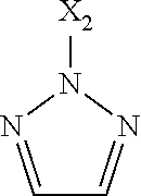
[X2]N1N=CC=N1
